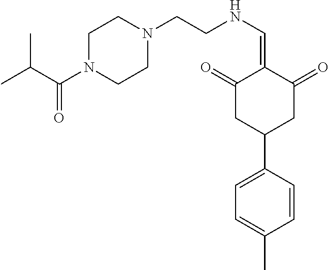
CC(C(N1CCN(CCNC=C2C(=O)CC(C3=CC=C(C)C=C3)CC2=O)CC1)=O)C
